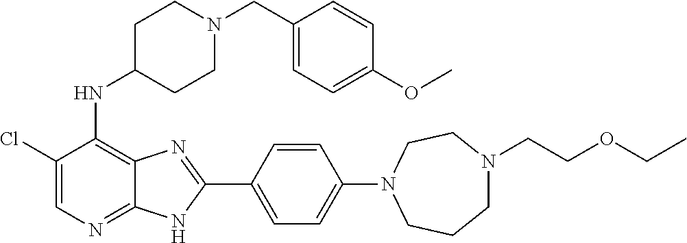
C1(Cl)=CN=C2C(=C1NC1CCN(CC3=CC=C(OC)C=C3)CC1)N=C(C1=CC=C(N3CCCN(CCOCC)CC3)C=C1)N2
